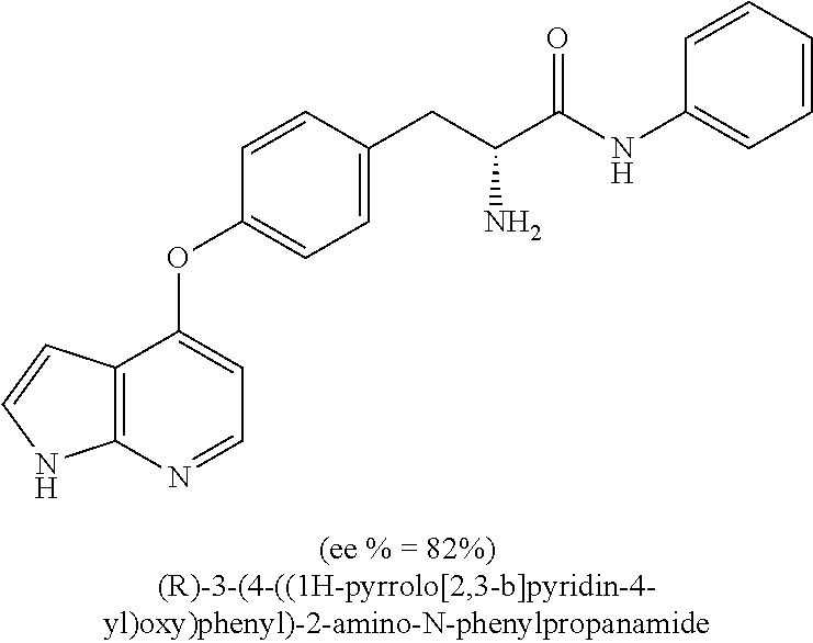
C1=CC(CC(C(NC2=CC=CC=C2)=O)N)=CC=C1OC1=CC=NC2=C1C=CN2
